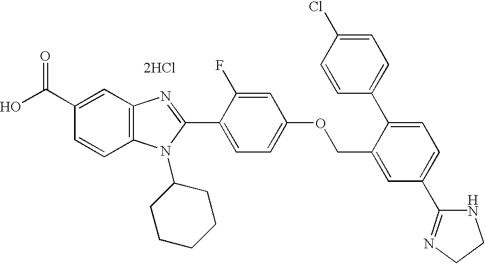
OC(C1=CC2=C(C=C1)N(C1CCCCC1)C(C1=CC=C(OCC3=CC(C4=NCCN4)=CC=C3C3=CC=C(Cl)C=C3)C=C1F)=N2)=O.[2HCl]
